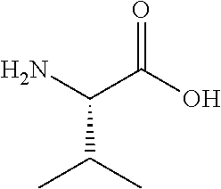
NC(C(O)=O)C(C)C
